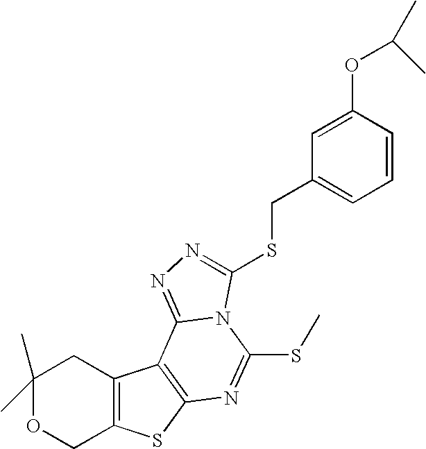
C1(C)(C)OCC2=C(C1)C1=C(S2)N=C(SC)N2C1=NN=C2SCC1=CC=CC(OC(C)C)=C1
